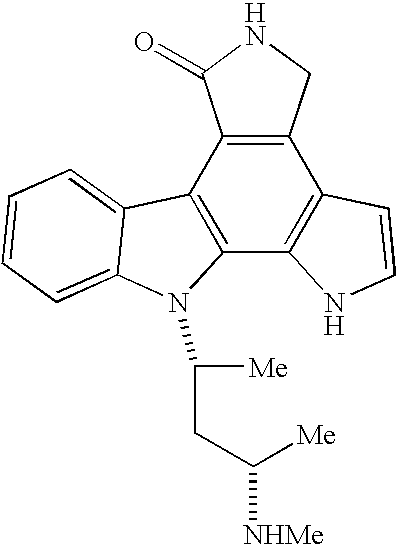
C12=C(C3=C(C4=C1NC=C4)CNC3=O)C1=CC=CC=C1N2C([Me])CC([NHMe])[Me]
